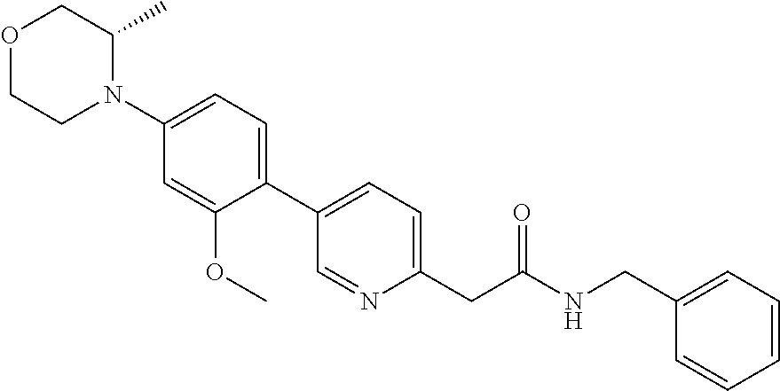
O1CCN(C2=CC=C(C3=CC=C(CC(NCC4=CC=CC=C4)=O)N=C3)C(OC)=C2)C(C)C1
